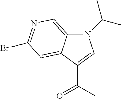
C1(C(C)=O)=CN(C(C)C)C2=CN=C(Br)C=C12
